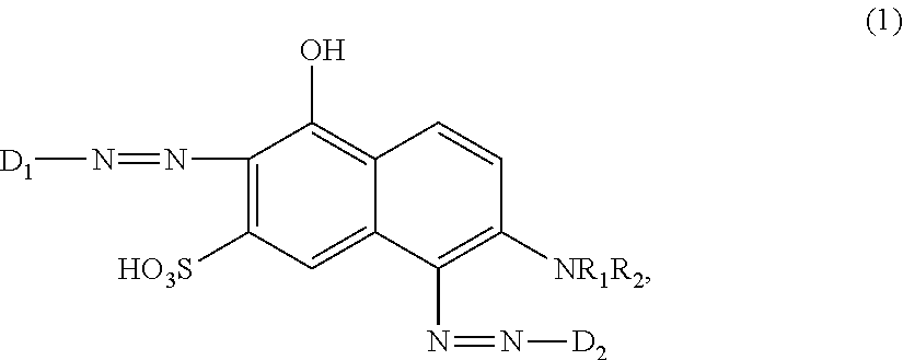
[D1]N=NC1=C([HO3S])C=C2C(=C1O)C=CC([NR1R2])=C2N=N[D2]
